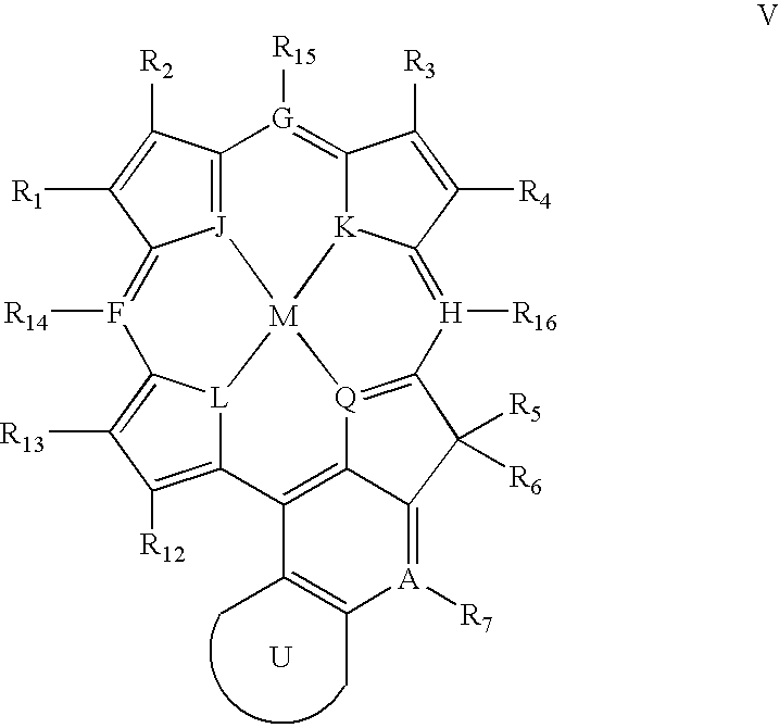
C12=[J]3C(=F([R14])C4=C([R13])C([R12])=C5[L]4[M]34[K]3C(=[G]1[R15])C([R3])=C([R4])C3=[H]([R16])C1=[Q]4C3=C5C(C)=C(C)[A]([R7])=C3C1([R5])[R6])C([R1])=C2[R2].[U]
